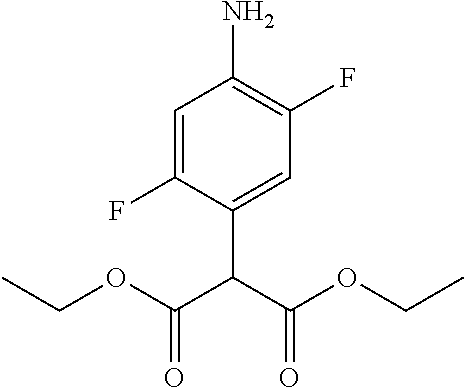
C1=C(F)C(C(C(OCC)=O)C(OCC)=O)=CC(F)=C1N
